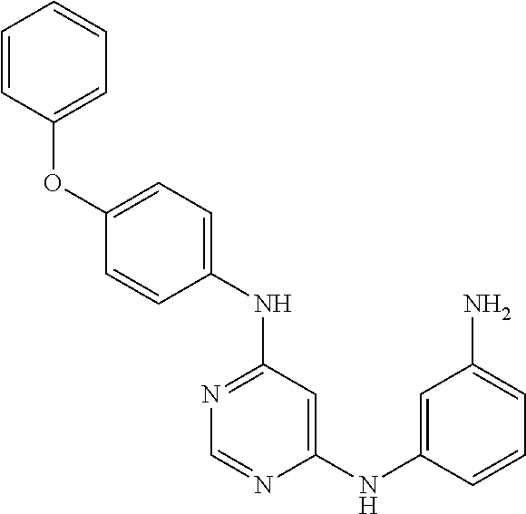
C1(OC2=CC=CC=C2)=CC=C(NC2=NC=NC(NC3=CC(N)=CC=C3)=C2)C=C1
